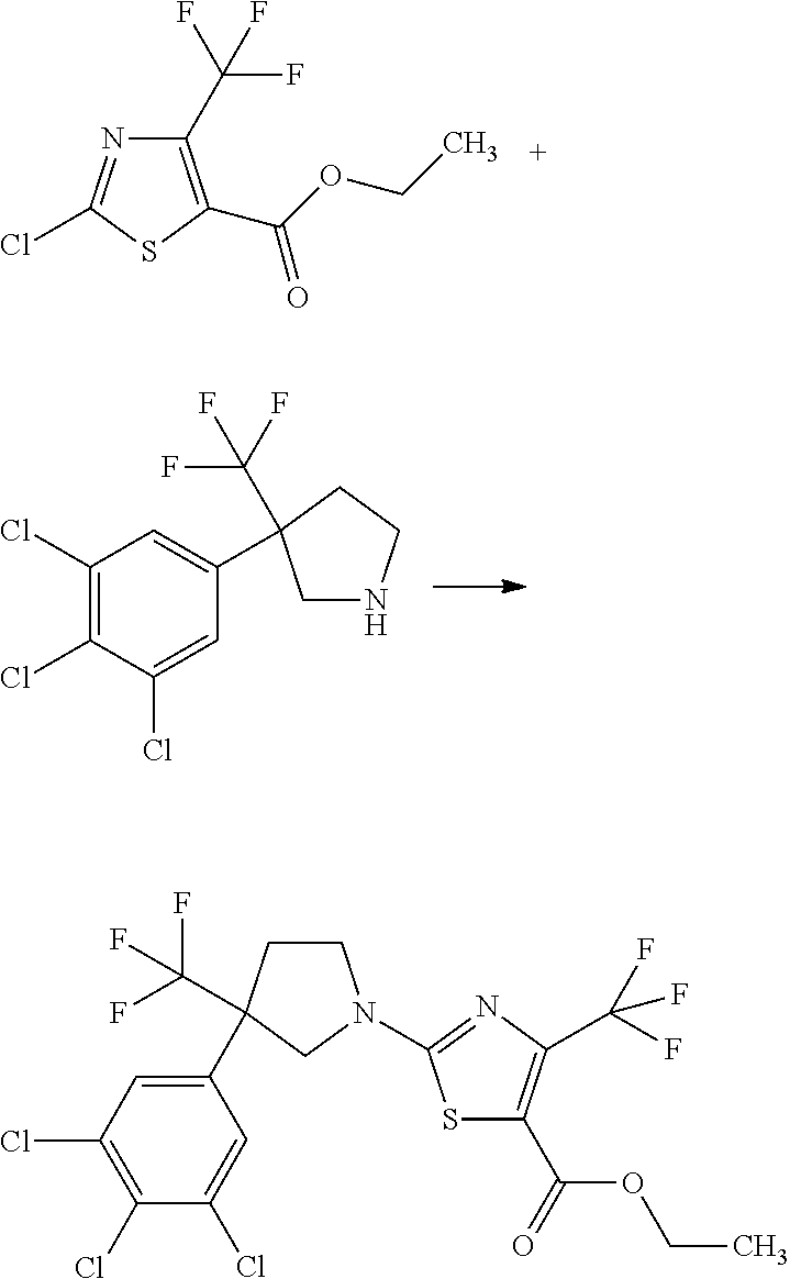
C1(C(F)(F)F)=C(C(OCC)=O)SC(Cl)=N1.C1(Cl)=C(Cl)C(Cl)=CC(C2(C(F)(F)F)CNCC2)=C1.C1(C2(C(F)(F)F)CCN(C3=NC(C(F)(F)F)=C(C(OCC)=O)S3)C2)=CC(Cl)=C(Cl)C(Cl)=C1
